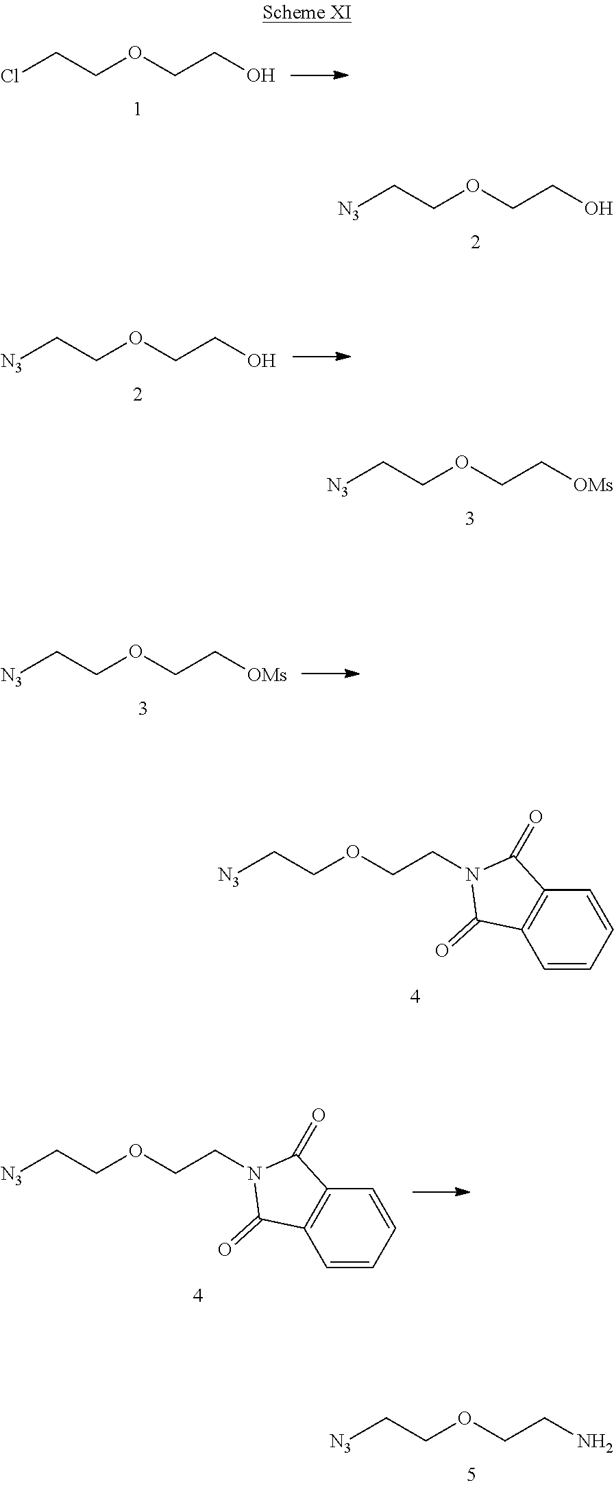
[N3]CCOCCO.[N3]CCOCC[OMs].[N3]CCOCCN1C(=O)C2=C(C1=O)C=CC=C2.[N3]CCOCCN.ClCCOCCO.[N3]CCOCCO.[N3]CCOCC[OMs].[N3]CCOCCN1C(=O)C2=C(C1=O)C=CC=C2
